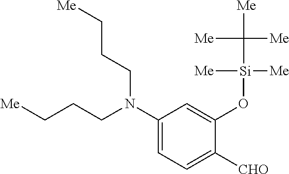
C1(N(CCC[Me])CCC[Me])=CC=C([CHO])C(O[Si]([Me])([Me])C([Me])([Me])[Me])=C1
